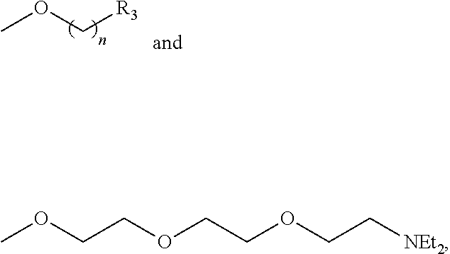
COC[R3].COCCOCCOCC[NEt2]
